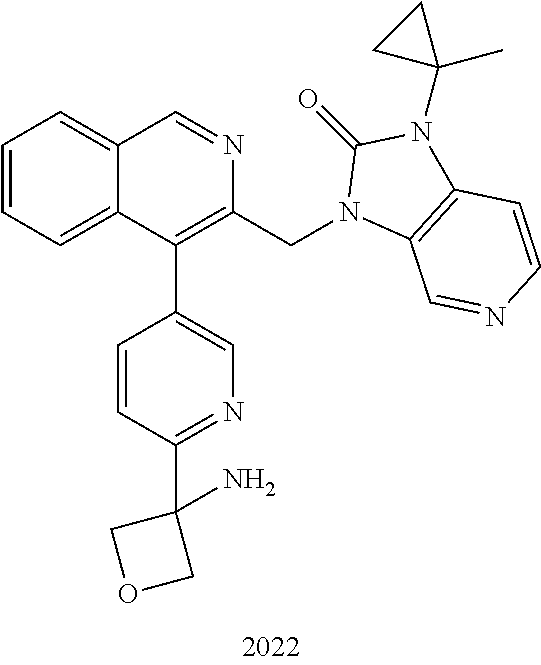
C1=CC=C2C(=C1)C=NC(CN1C3=C(C=CN=C3)N(C3(C)CC3)C1=O)=C2C1=CN=C(C2(N)COC2)C=C1
